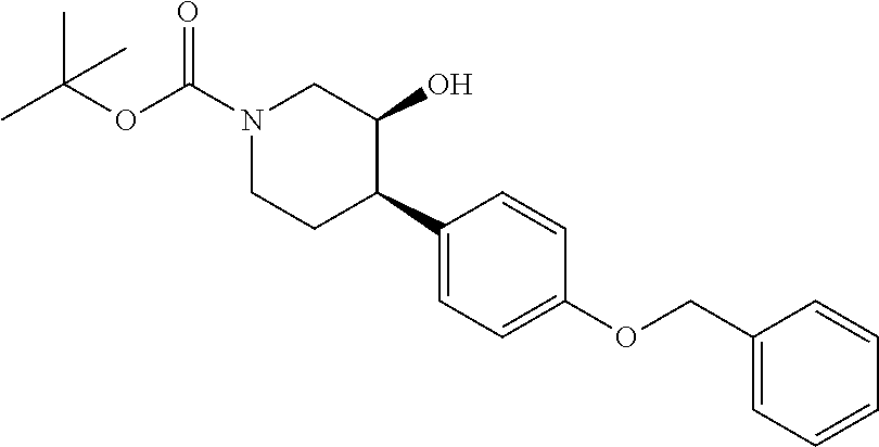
N1(C(OC(C)(C)C)=O)CCC(C2=CC=C(OCC3=CC=CC=C3)C=C2)C(O)C1
